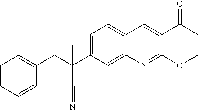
C1=C(C(CC2=CC=CC=C2)(C#N)C)C=C2C(=C1)C=C(C(C)=O)C(OC)=N2
